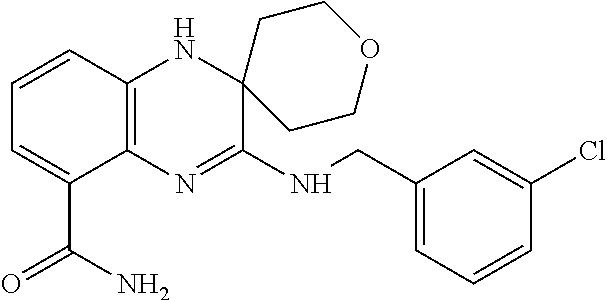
C1=CC2=C(C(C(N)=O)=C1)N=C(NCC1=CC=CC(Cl)=C1)C1(N2)CCOCC1
